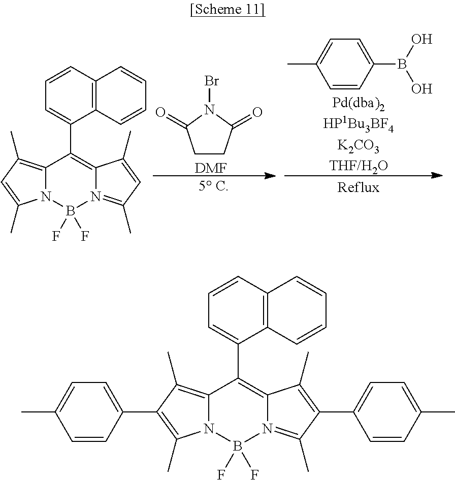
C1CC(=O)N(Br)C1=O.[DMF].C1=CC(B(O)O)=CC=C1C.C12=C(C)C=C(C)N1B(F)(F)N1=C(C)C=C(C)C1=C2C1=CC=CC2=C1C=CC=C2.C12=C(C)C(C3=CC=C(C)C=C3)=C(C)N1B(F)(F)N1=C(C)C(C3=CC=C(C)C=C3)=C(C)C1=C2C1=CC=CC2=C1C=CC=C2
